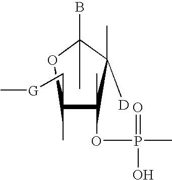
C1(C)(C[G]C)C(OP(C)(=O)O)(C)C(C)([D])C(B)(C)O1
